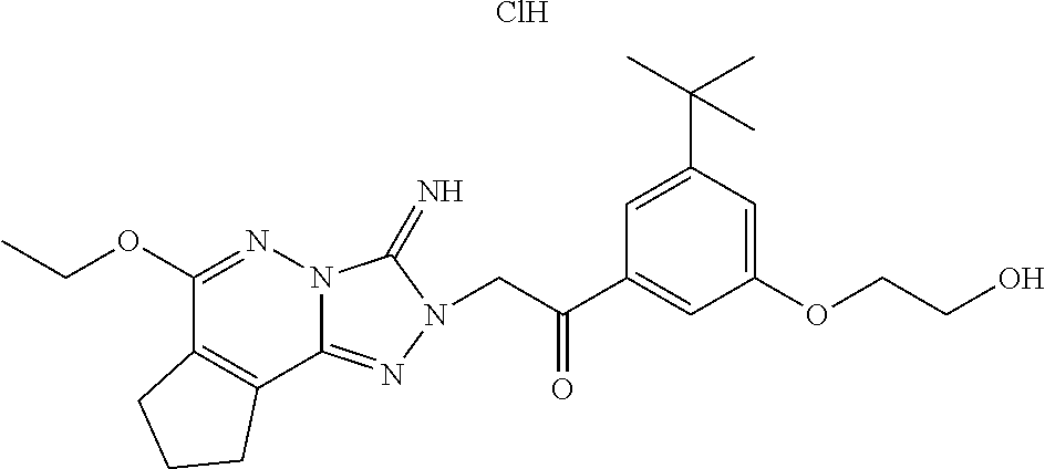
C1(OCC)=NN2C(=NN(CC(C3=CC(OCCO)=CC(C(C)(C)C)=C3)=O)C2=N)C2=C1CCC2.Cl
